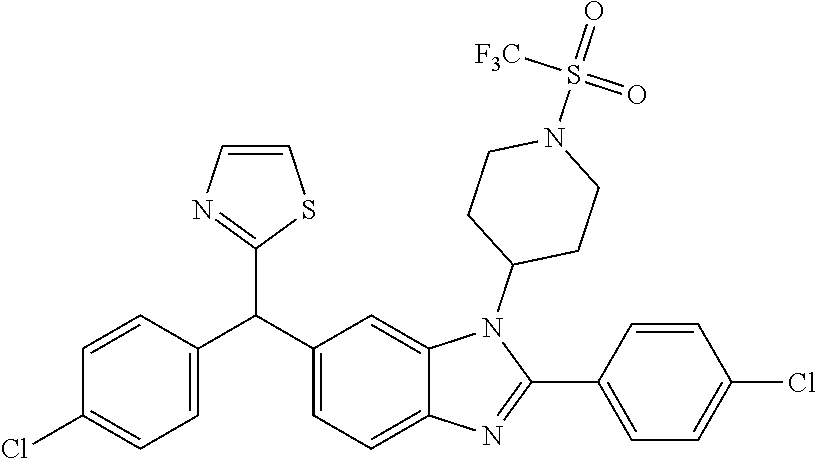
C1(C(C2=CC=C3C(=C2)N(C2CCN(S(=O)(=O)[F3C])CC2)C(C2=CC=C(Cl)C=C2)=N3)C2=NC=CS2)=CC=C(Cl)C=C1
